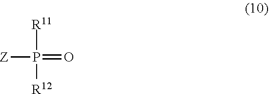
[Z]P(=O)([R11])[R12]
